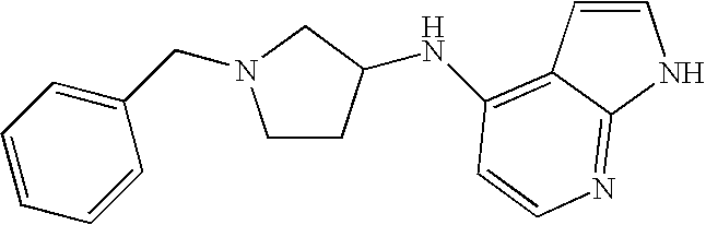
C1=CC=C(CN2CCC(NC3=C4C=CNC4=NC=C3)C2)C=C1
